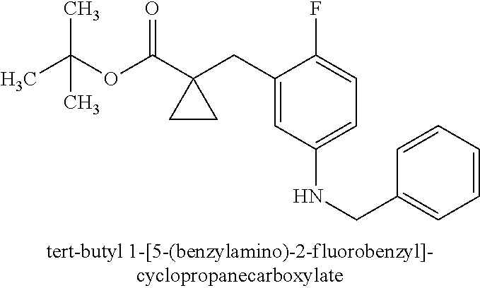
C1(CC2(C(OC(C)(C)C)=O)CC2)=CC(NCC2=CC=CC=C2)=CC=C1F
